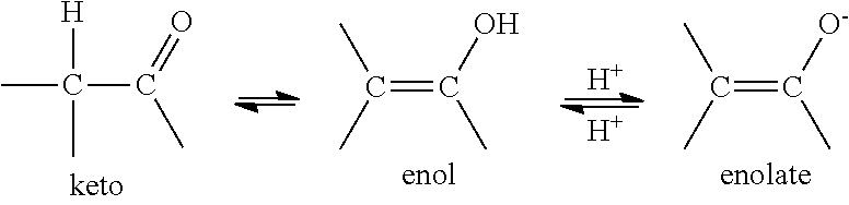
CC(C)([H])C(=O)C.C(=C(O)C)(C)C.[H].[H].C(=C([O-])C)(C)C
